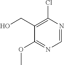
C1=NC(Cl)=C(CO)C(OC)=N1
